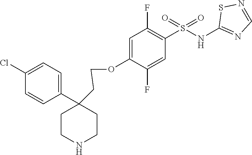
C1=C(OCCC2(C3=CC=C(Cl)C=C3)CCNCC2)C(F)=CC(S(NC2=NC=NS2)(=O)=O)=C1F
